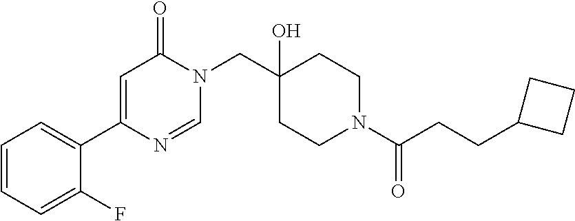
C1=CC=C(F)C(C2=CC(=O)N(CC3(O)CCN(C(CCC4CCC4)=O)CC3)C=N2)=C1
